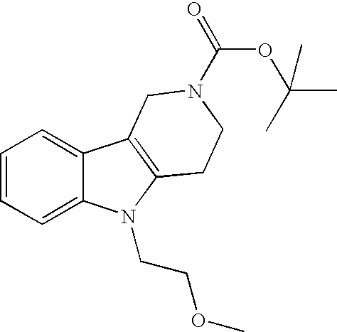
C1=CC=C2C(=C1)C1=C(CCN(C(=O)OC(C)(C)C)C1)N2CCOC
